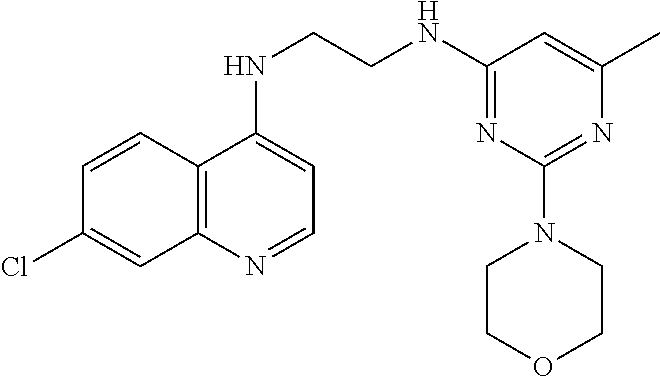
C1=CC2=C(C=C1Cl)N=CC=C2NCCNC1=NC(N2CCOCC2)=NC(C)=C1
